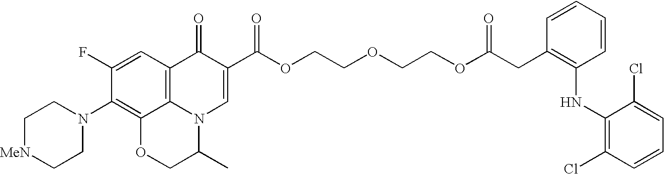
C1(F)=CC2=C3C(=C1N1CC[MeN]CC1)OCC(C)N3C=C(C(OCCOCCOC(CC1=C(NC3=C(Cl)C=CC=C3Cl)C=CC=C1)=O)=O)C2=O
